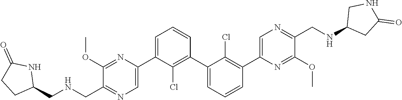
C1(OC)=NC(C2=CC=CC(C3=CC=CC(C4=CN=C(CNC5CC(=O)NC5)C(OC)=N4)=C3Cl)=C2Cl)=CN=C1CNCC1NC(=O)CC1
